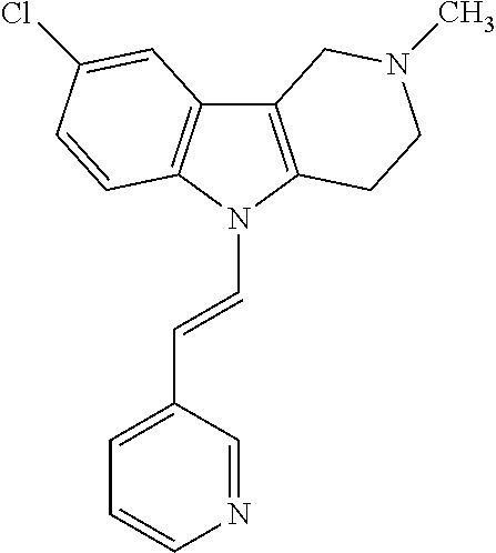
C12=C(N(C=CC3=CC=CN=C3)C3=C1C=C(Cl)C=C3)CCN(C)C2
